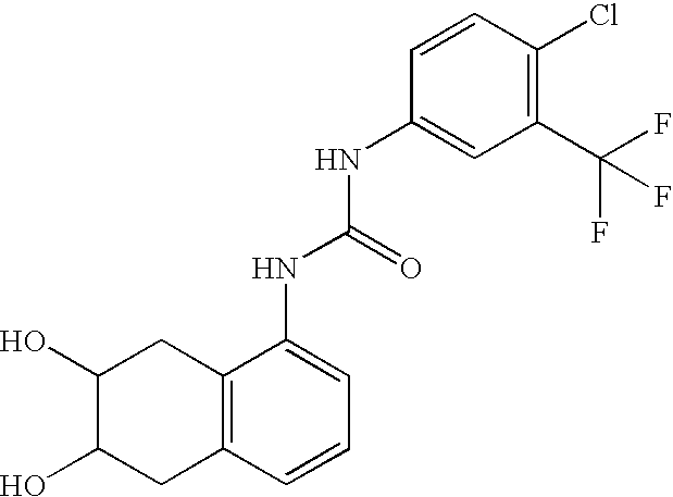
C12=C(C=CC=C1NC(=O)NC1=CC(C(F)(F)F)=C(Cl)C=C1)CC(O)C(O)C2
